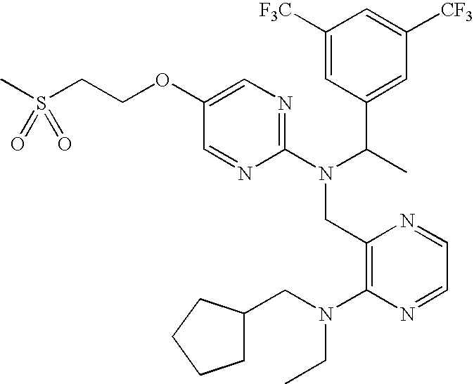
CS(CCOC1=CN=C(N(C(C)C2=CC([CF3])=CC([F3C])=C2)CC2=C(N(CC3CCCC3)CC)N=CC=N2)N=C1)(=O)=O
